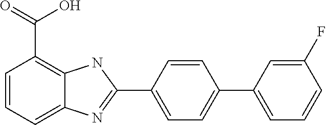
C1=CC=C2C(=C1C(=O)O)NC(C1=CC=C(C3=CC=CC(F)=C3)C=C1)=N2
